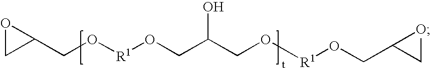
O1CC1CO[R1]OCC(CO[R1]OCC1CO1)O
